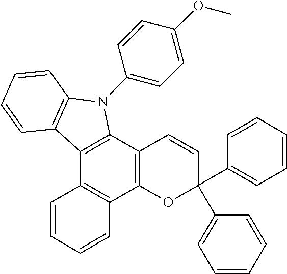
C12=C(C3=C(C4=C1C=CC=C4)OC(C1=CC=CC=C1)(C1=CC=CC=C1)C=C3)N(C1=CC=C(OC)C=C1)C1=C2C=CC=C1
